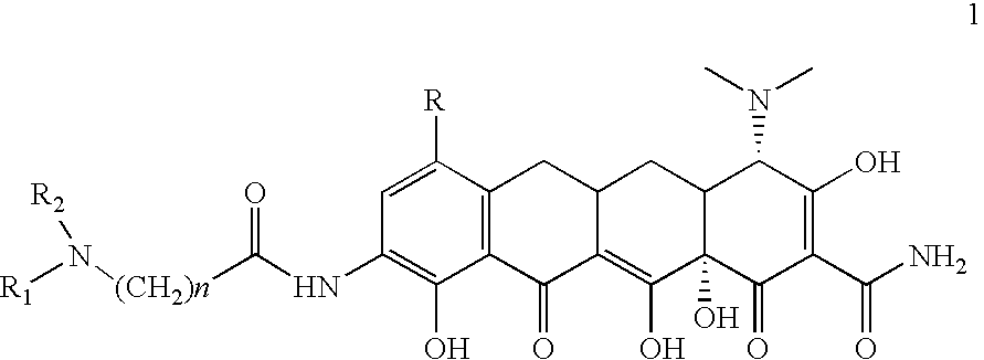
C12=C(C([R])=CC(NC([(CH2)n]N([R1])[R2])=O)=C1O)CC1C(=C(O)C3(O)C(C1)C(N(C)C)C(O)=C(C(N)=O)C3=O)C2=O
